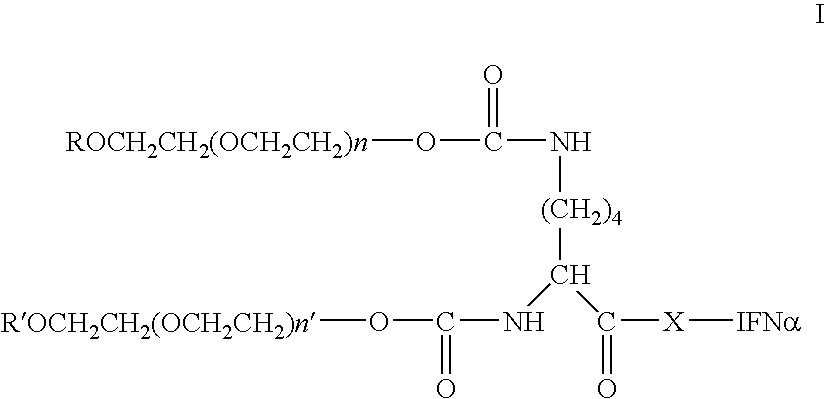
[ROCH2CH2(OCH2CH2)n]OC(NC(C(=O)[X][IFNa])[(CH2)4]NC(O[ROCH2CH2(OCH2CH2)n])=O)=O
